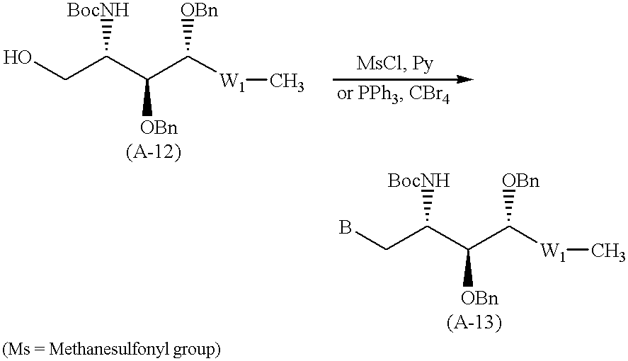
OCC(C(C([W1]C)[OBn])[OBn])[BocNH].C(C(C(C([W1]C)[OBn])[OBn])[BocNH])B
